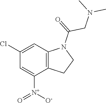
C1(Cl)=CC2=C(C([N+]([O-])=O)=C1)CCN2C(=O)CN(C)C
